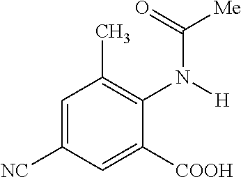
C1=C([NC])C=C([COOH])C(N(C(=O)[Me])[H])=C1C
